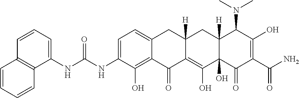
C1=C(NC(NC2=CC=CC3=C2C=CC=C3)=O)C(O)=C2C(=C1)CC1([H])C(=C(O)C3(O)C([H])(C1)C(N(C)C)C(O)=C(C(N)=O)C3=O)C2=O
